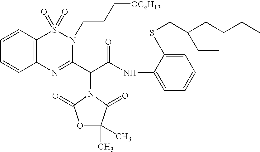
C1(NC(=O)C(C2=NC3=C(S(=O)(=O)N2CCC[OC6H13])C=CC=C3)N2C(=O)C(C)(C)OC2=O)=CC=CC=C1SCC(CCCC)CC
